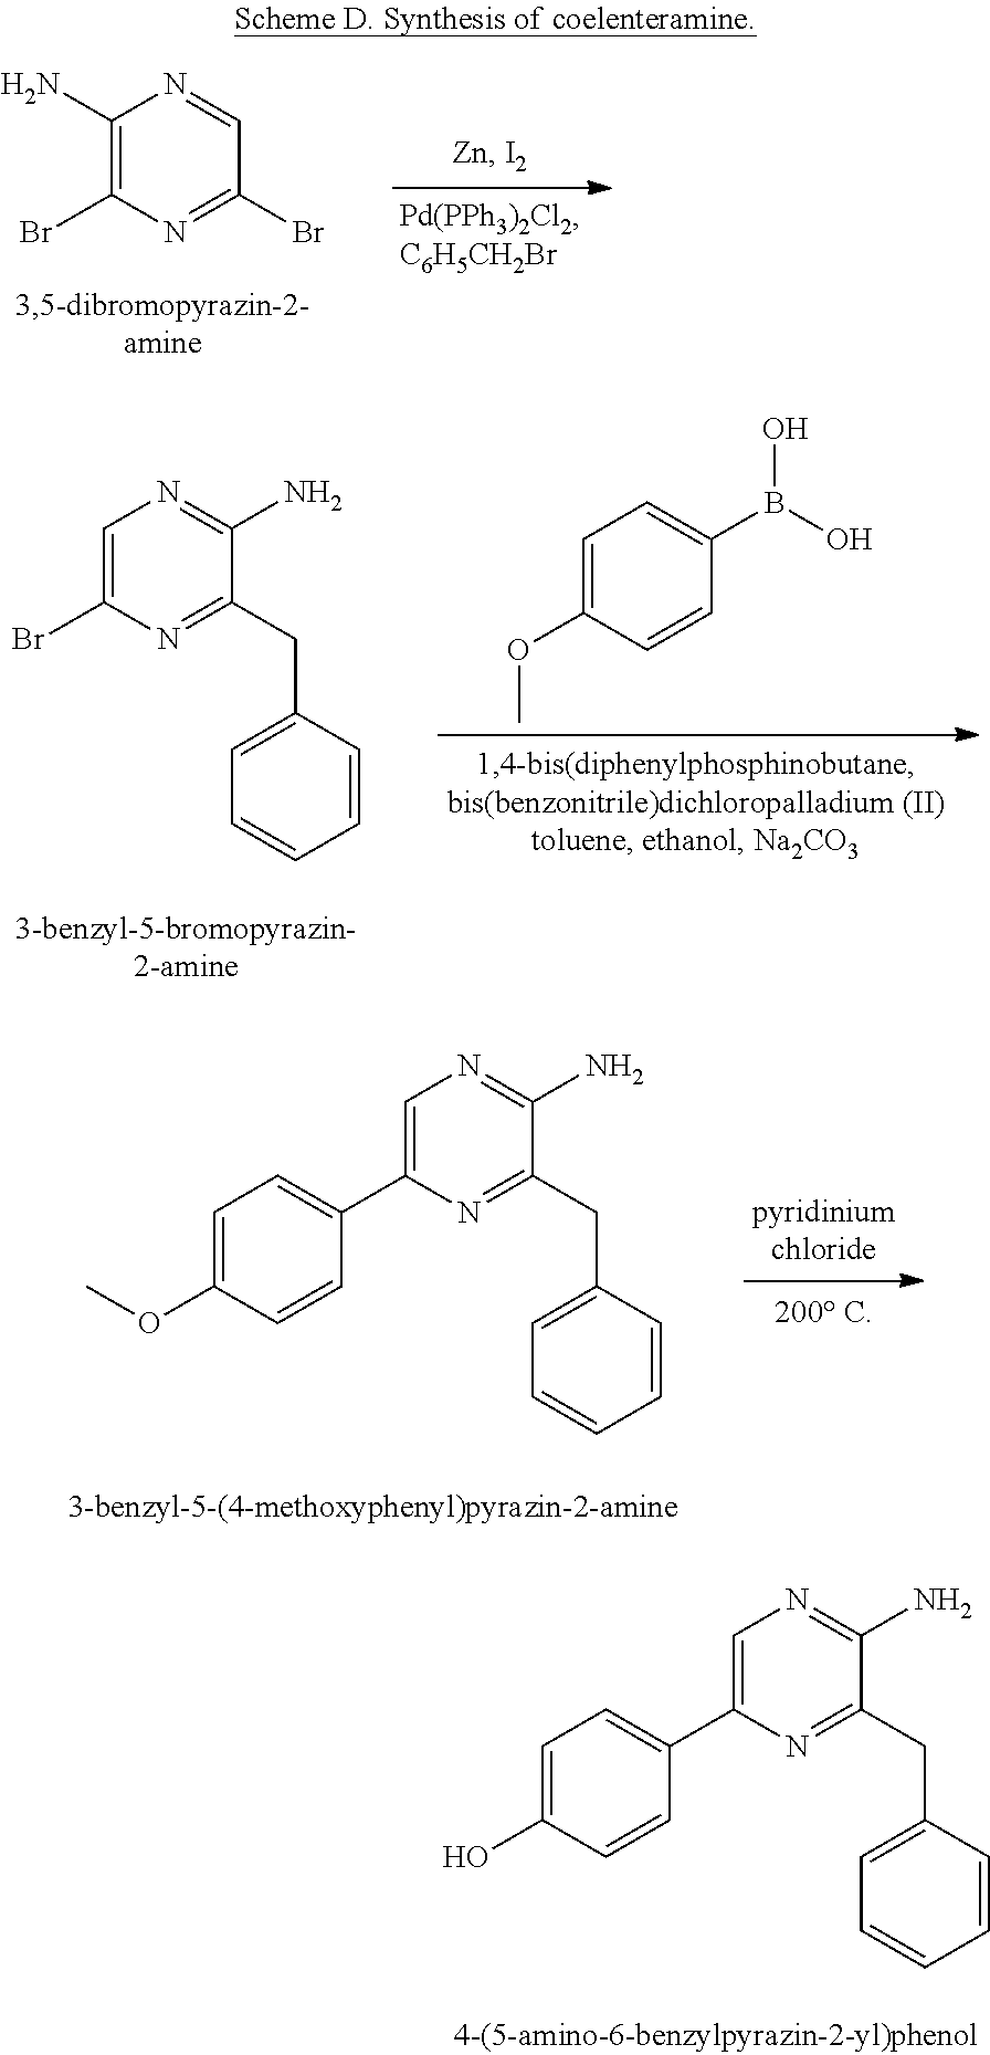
C1(N)=C(Br)N=C(Br)C=N1.C1=C(Br)N=C(CC2=CC=CC=C2)C(N)=N1.C1=C(OC)C=CC(B(O)O)=C1.C1=C(C2=CC=C(OC)C=C2)N=C(CC2=CC=CC=C2)C(N)=N1.C1=C(C2=CC=C(O)C=C2)N=C(CC2=CC=CC=C2)C(N)=N1
